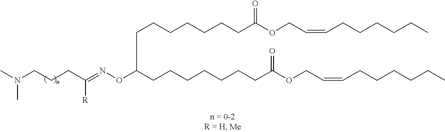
N(OC(CCCCCCCC(OCC=CCCCCCC)=O)CCCCCCCC(OCC=CCCCCCC)=O)=C(CCCN(C)C)[R]
